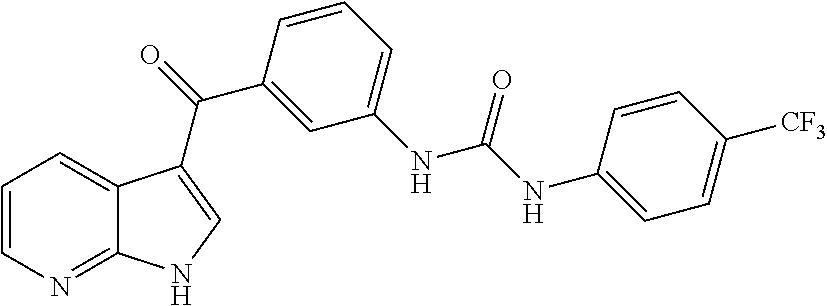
C1=CN=C2C(=C1)C(C(C1=CC(NC(=O)NC3=CC=C([CF3])C=C3)=CC=C1)=O)=CN2
